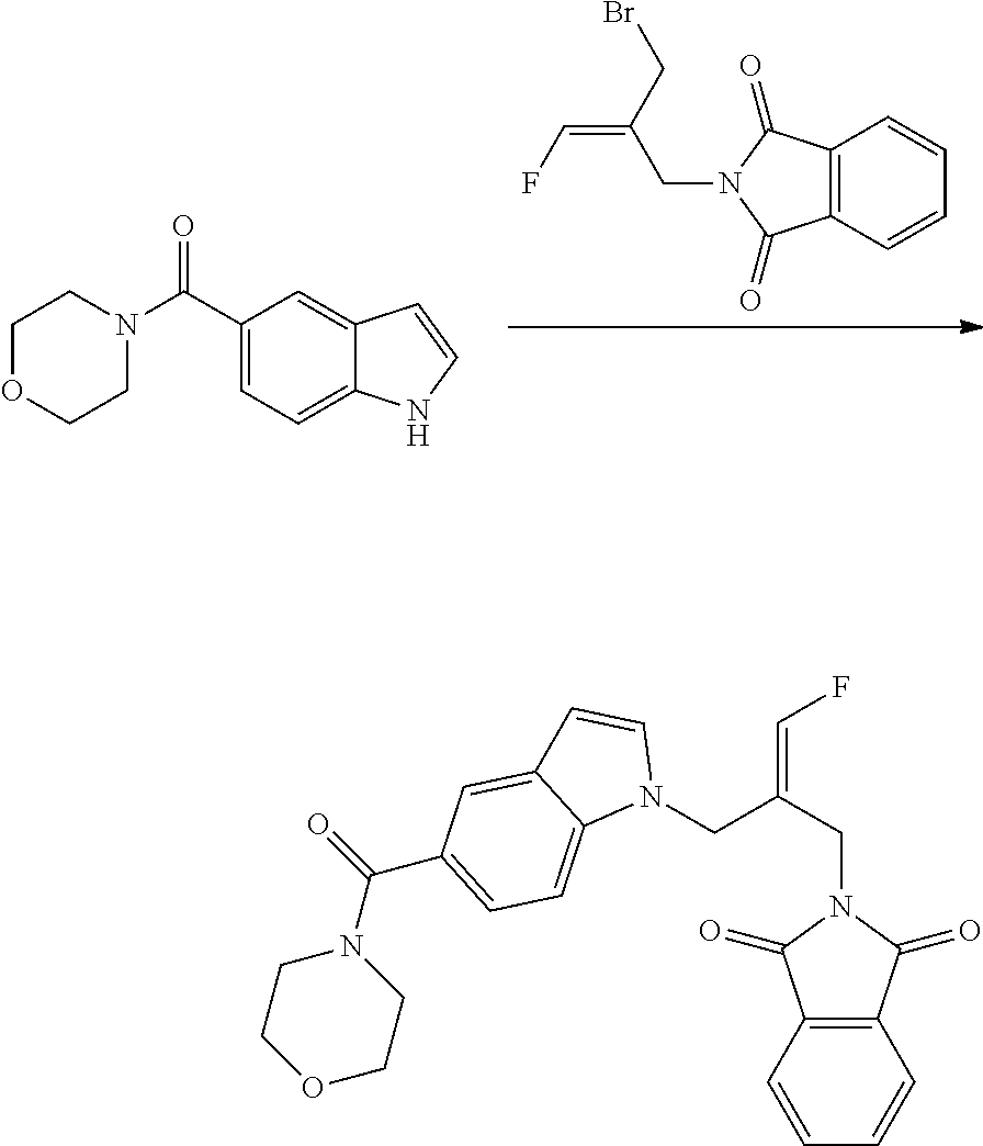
C12=C(C=CC=C1)C(=O)N(CC(CBr)=CF)C2=O.C1(C(=O)N2CCOCC2)=CC=C2C(=C1)C=CN2.C12=C(C=CC=C1)C(=O)N(CC(CN1C=CC3=CC(C(=O)N4CCOCC4)=CC=C13)=CF)C2=O
